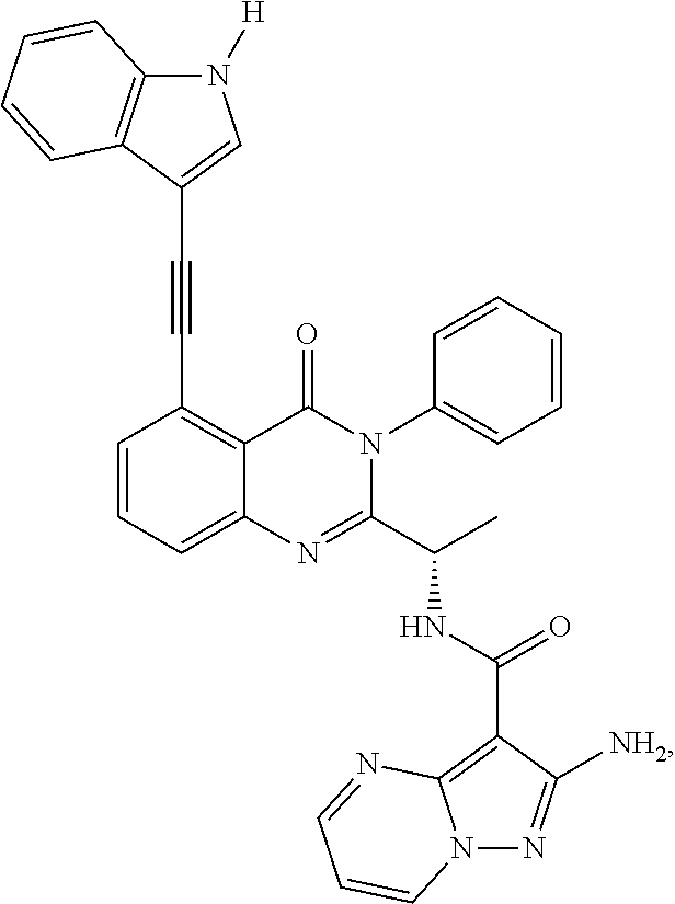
C1=CC=C2C(=C1C#CC1=CN([H])C3=C1C=CC=C3)C(=O)N(C1=CC=CC=C1)C(C(C)NC(C1=C3N(N=C1[NH2])C=CC=N3)=O)=N2
